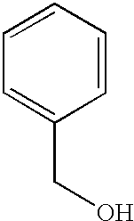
C1=CC=C(CO)C=C1
